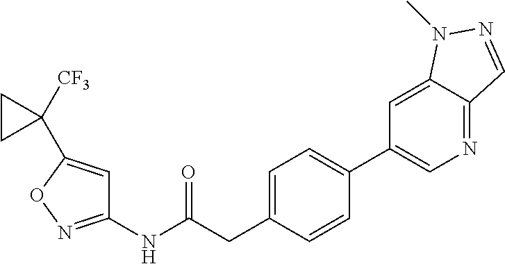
C1=C(CC(NC2=NOC(C3([CF3])CC3)=C2)=O)C=CC(C2=CN=C3C(=C2)N(C)N=C3)=C1
